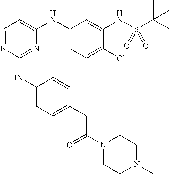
C1(NC2=CC=C(CC(N3CCN(C)CC3)=O)C=C2)=NC(NC2=CC=C(Cl)C(NS(C(C)(C)C)(=O)=O)=C2)=C(C)C=N1
